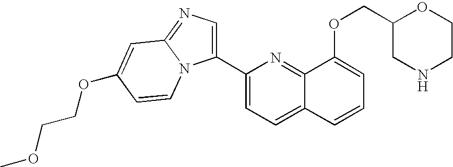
O(C1=CC=CC2=CC=C(C3=CN=C4N3C=CC(OCCOC)=C4)N=C12)CC1OCCNC1
